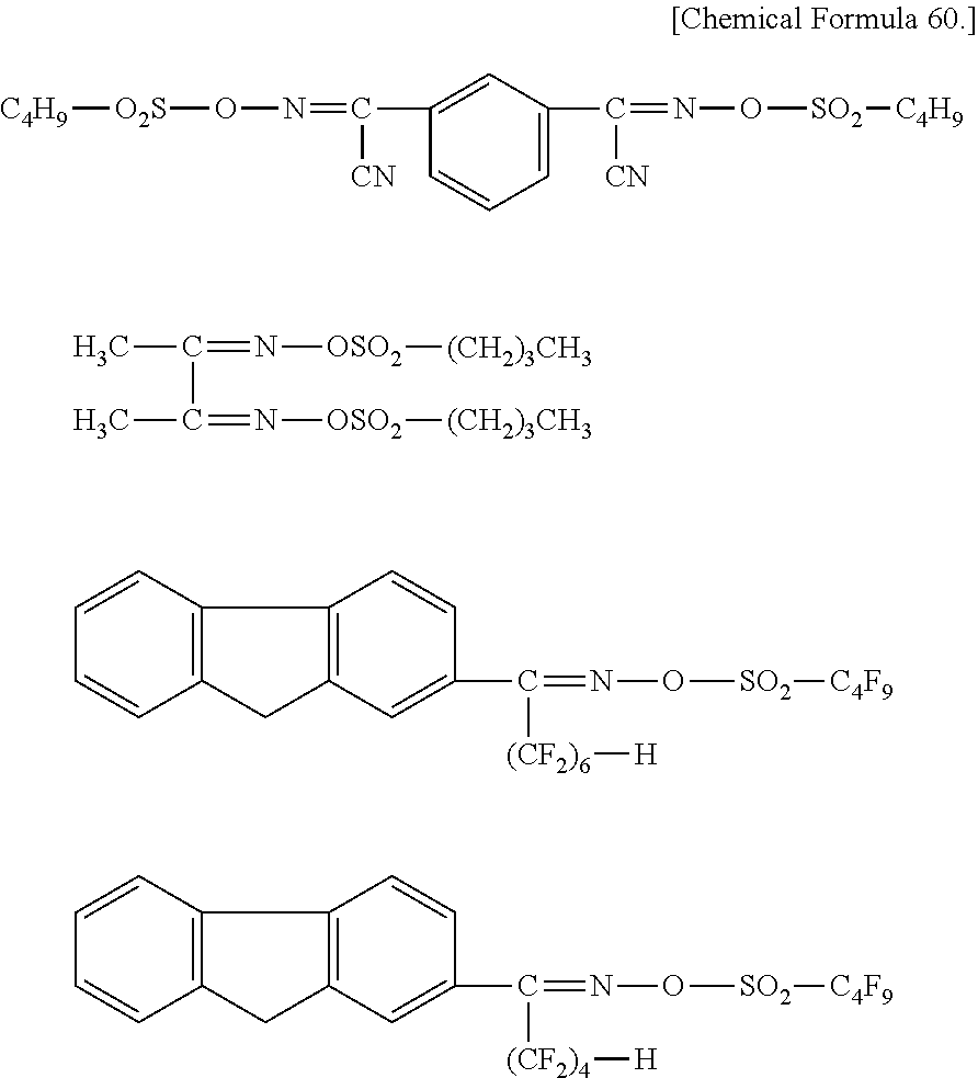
C1=CC=C(C([CN])=NO[SO2][C4H9])C=C1C(=NO[O2S][C4H9])[CN].C(C)(=N[OSO2][(CH2)3CH3])C(C)=N[OSO2][(CH2)3CH3].[(CF2)6]([H])C(=NO[SO2][C4F9])C1=CC2=C(C3=C(C2)C=CC=C3)C=C1.[(CF2)4]([H])C(=NO[SO2][C4F9])C1=CC2=C(C3=C(C2)C=CC=C3)C=C1
